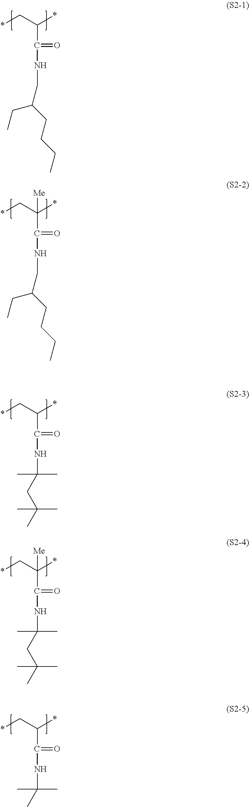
*CC(*)C(NCC(CC)CCCC)=O.*CC(*)(C(NCC(CC)CCCC)=O)[Me].*CC(*)C(NC(C)(C)CC(C)(C)C)=O.*CC(*)(C(NC(C)(C)CC(C)(C)C)=O)[Me].*CC(*)C(NC(C)(C)C)=O
